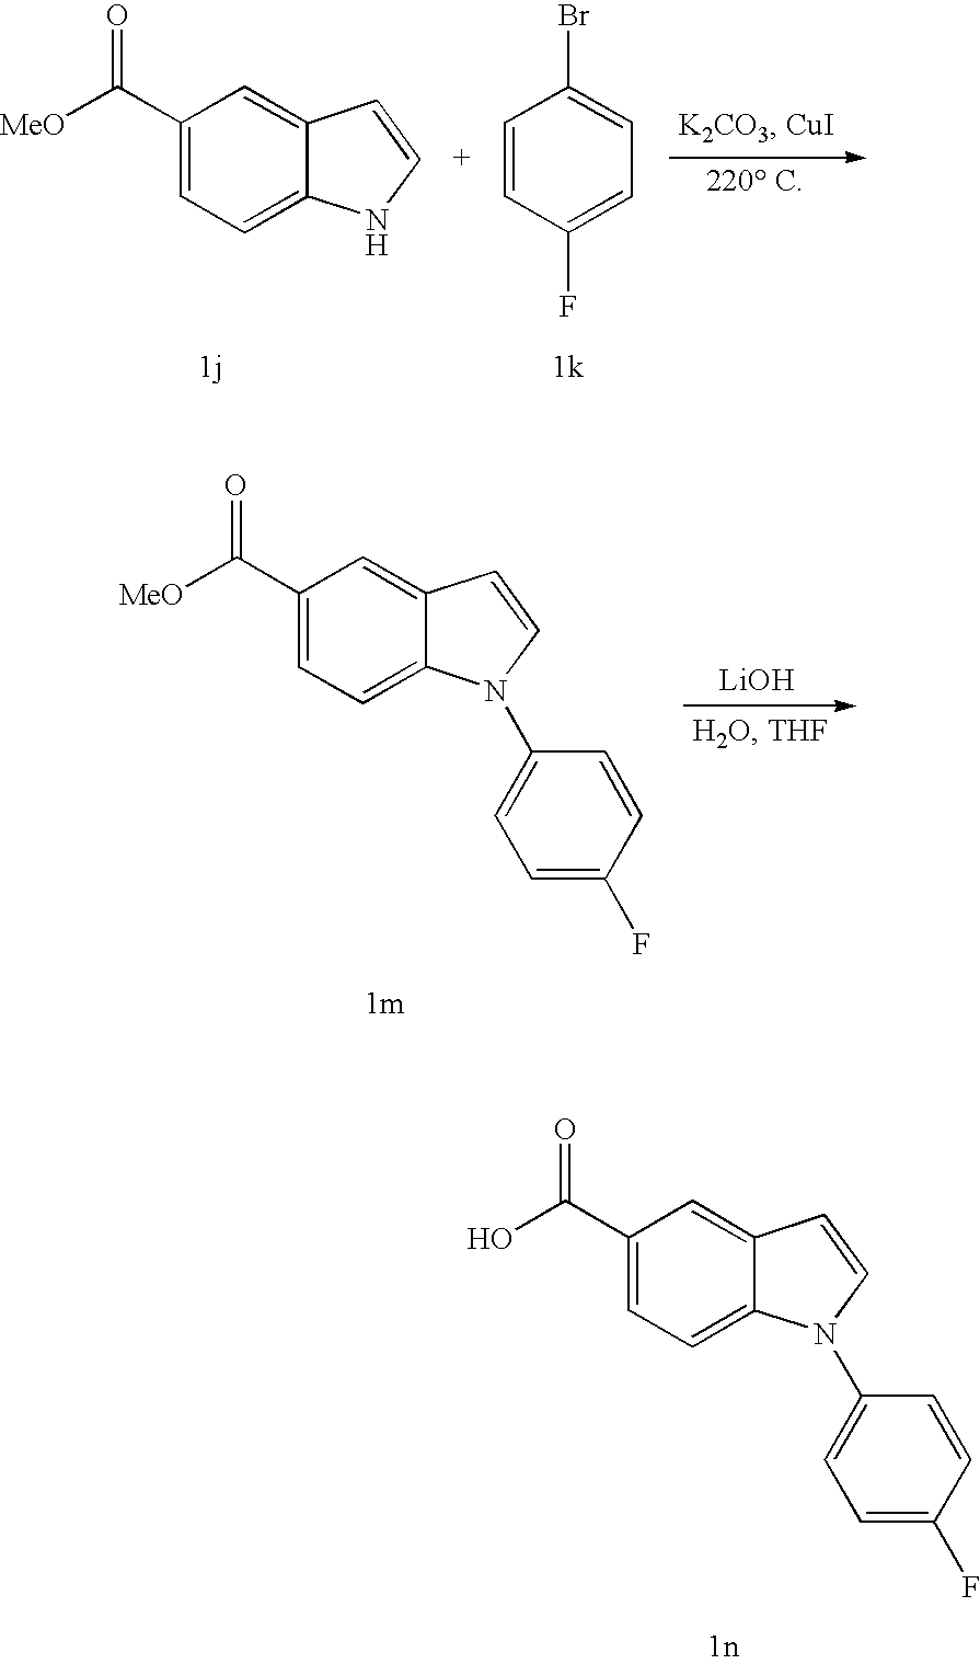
C1(C(O)=O)=CC=C2C(=C1)C=CN2C1=CC=C(F)C=C1.C1(C([MeO])=O)=CC=C2C(=C1)C=CN2C1=CC=C(F)C=C1.[LiOH].C1=CC(F)=CC=C1Br.C1(C([MeO])=O)=CC=C2C(=C1)C=CN2
